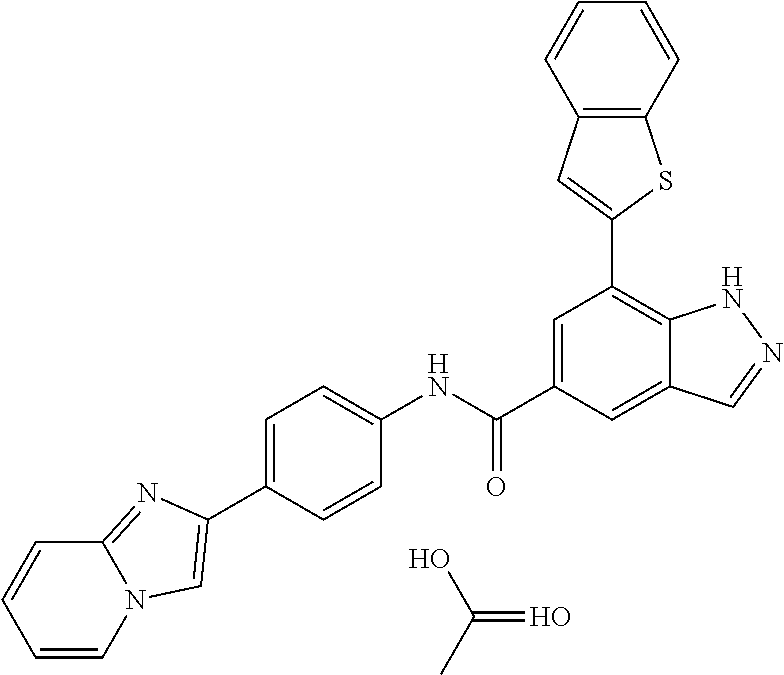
C1=C(C(NC2=CC=C(C3=CN4C=CC=CC4=N3)C=C2)=O)C=C2C(=C1C1=CC3=C(S1)C=CC=C3)NN=C2.OC(C)=O
